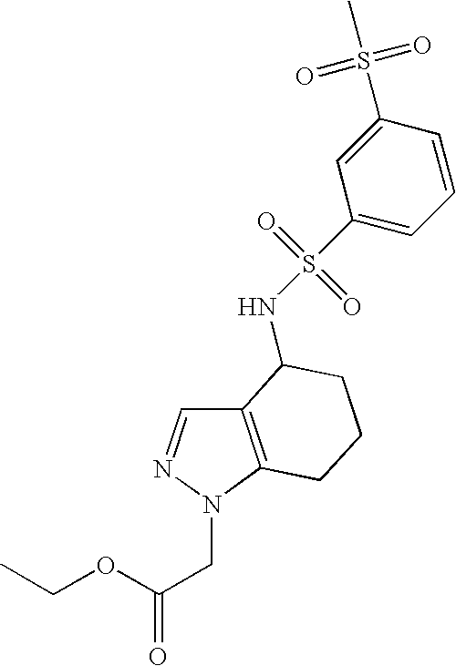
C12=C(N(CC(=O)OCC)N=C1)CCCC2NS(=O)(=O)C1=CC=CC(S(C)(=O)=O)=C1
